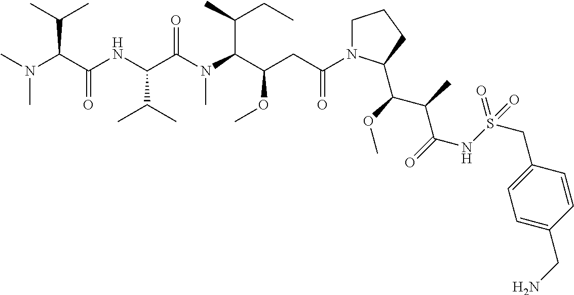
C1N(C(CC(C(N(C(C(NC(C(N(C)C)C(C)C)=O)C(C)C)=O)C)C(C)CC)OC)=O)C(C(OC)C(C)C(=O)NS(=O)(=O)CC2=CC=C(CN)C=C2)CC1
